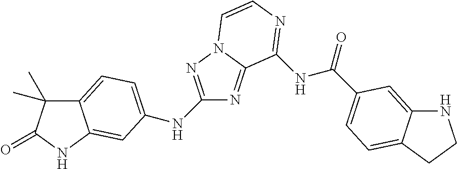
C12=CC=C(NC3=NN4C(=N3)C(NC(=O)C3=CC=C5C(=C3)NCC5)=NC=C4)C=C1NC(=O)C2(C)C
